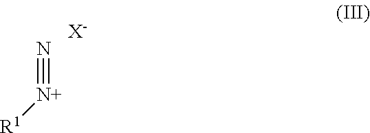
N#[N+][R1].[X-]
